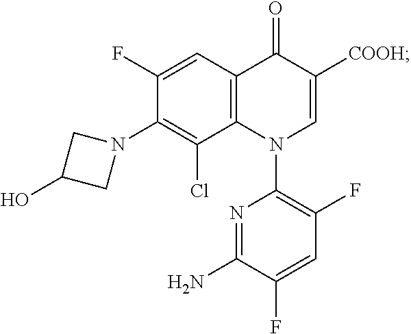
N1=C(N)C(F)=CC(F)=C1N1C=C([COOH])C(=O)C2=C1C(Cl)=C(N1CC(O)C1)C(F)=C2
